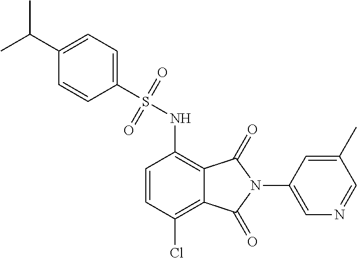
C1(C(C)C)=CC=C(S(=O)(=O)NC2=C3C(=C(Cl)C=C2)C(=O)N(C2=CN=CC(C)=C2)C3=O)C=C1
